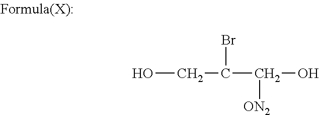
OCC(Br)C([ON2])O
